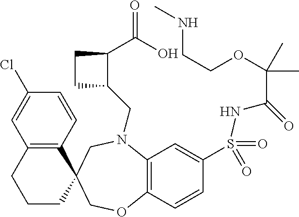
C12=C(C=CC(Cl)=C1)C1(CCC2)COC2=C(N(CC3C(C(=O)O)CC3)C1)C=C(S(NC(=O)C(C)(OCCNC)C)(=O)=O)C=C2
